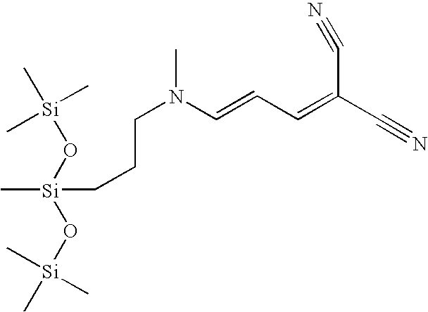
[Si](C)(CCCN(C)C=CC=C(C#N)C#N)(O[Si](C)(C)C)O[Si](C)(C)C
